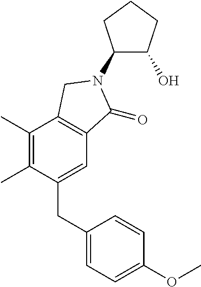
C1(CC2=CC=C(OC)C=C2)=CC2=C(C(C)=C1C)CN(C1C(O)CCC1)C2=O
